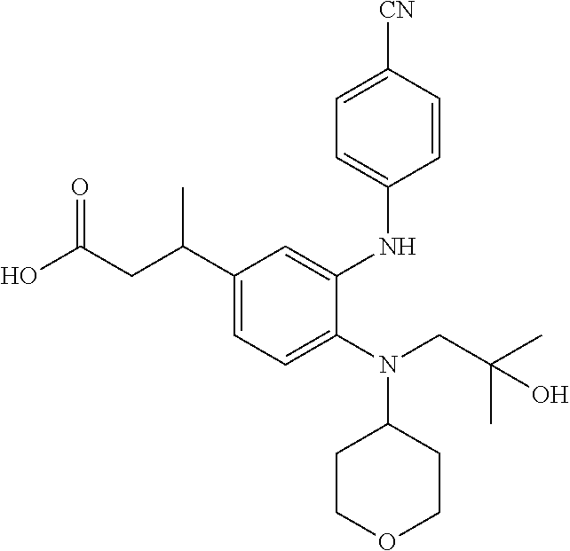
C1(N(C2CCOCC2)CC(C)(C)O)=CC=C(C(CC(O)=O)C)C=C1NC1=CC=C([CN])C=C1
